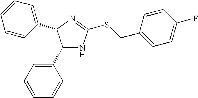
C1(C2=CC=CC=C2)NC(SCC2=CC=C(F)C=C2)=NC1C1=CC=CC=C1
